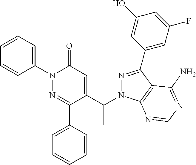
C1(N2N=C(C3=CC=CC=C3)C(C(N3N=C(C4=CC(F)=CC(O)=C4)C4=C3N=CN=C4N)C)=CC2=O)=CC=CC=C1
